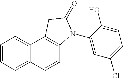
C1=C2C(=CC=C1)C1=C(C=C2)N(C2=CC(Cl)=CC=C2O)C(=O)C1
